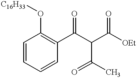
C1=CC=CC(C(C(C([OEt])=O)C(=O)C)=O)=C1O[C16H33]
